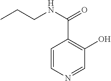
C1=CN=CC(O)=C1C(NCCC)=O
